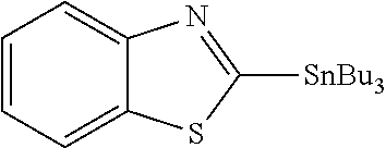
C1=CC=C2C(=C1)N=C([SnBu3])S2
